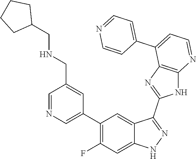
C1=NC=C(C2=C(F)C=C3C(=C2)C(C2=NC4=C(N2)N=CC=C4C2=CC=NC=C2)=NN3)C=C1CNCC1CCCC1
